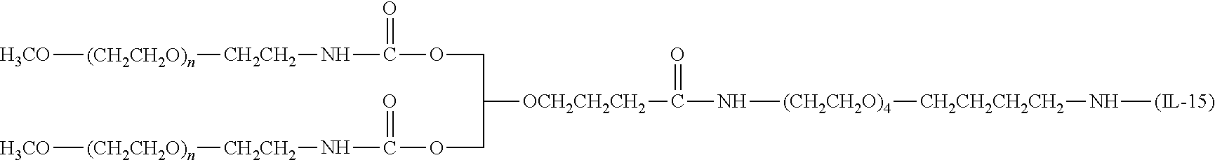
[H3CO][(CH2CH2O)n][CH2CH2]NC(OCC([OCH2CH2CH2]C(N[(CH2CH2O)4][CH2CH2CH2CH2]N[(IL-15)])=O)COC(N[CH2CH2][(CH2CH2O)n][H3CO])=O)=O
